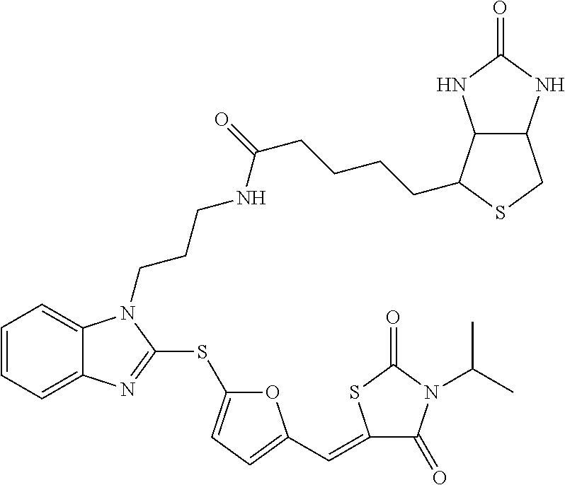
C1=CC=C2C(=C1)N(CCCNC(CCCCC1C3C(CS1)NC(=O)N3)=O)C(SC1=CC=C(C=C3C(=O)N(C(C)C)C(=O)S3)O1)=N2
